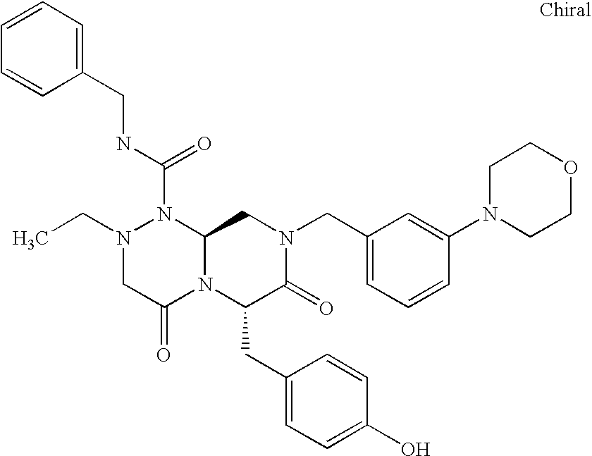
N1(C(NCC2=CC=CC=C2)=O)N(CC)CC(=O)N2C1CN(CC1=CC=CC(N3CCOCC3)=C1)C(=O)C2CC1=CC=C(O)C=C1
